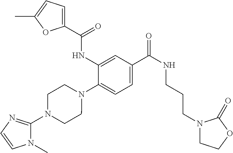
C1(NC(=O)C2=CC=C(C)O2)=CC(C(=O)NCCCN2CCOC2=O)=CC=C1N1CCN(C2=NC=CN2C)CC1
